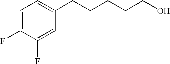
C1=C(F)C(F)=CC(CCCCCO)=C1
